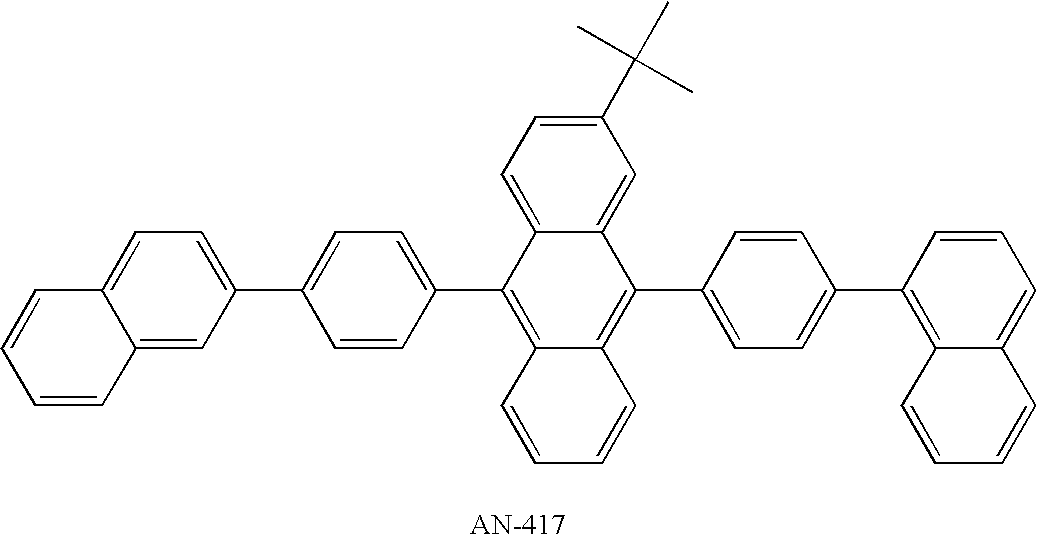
C1(C2=CC=C(C3=CC=C4C(=C3)C=CC=C4)C=C2)=C2C(=C(C3=CC=C(C4=C5C(=CC=C4)C=CC=C5)C=C3)C3=CC(C(C)(C)C)=CC=C13)C=CC=C2
